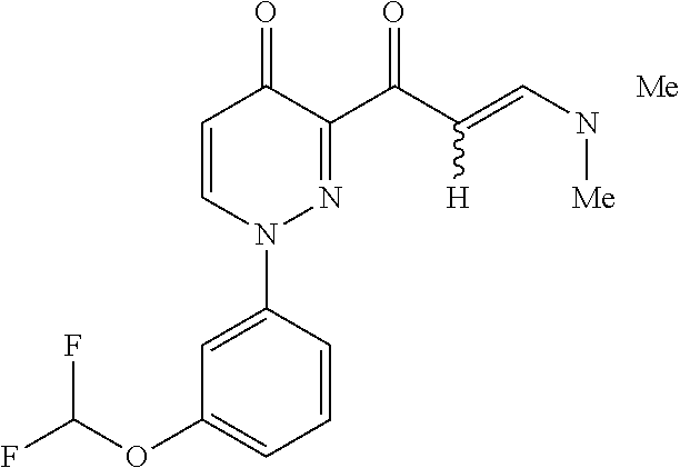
C1=C(N2N=C(C(C(=CN[Me])[H])=O)C(=O)C=C2)C=CC=C1OC(F)F.[Me]
